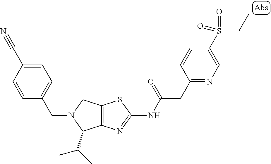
C1=CC(C#N)=CC=C1CN1C(C(C)C)C2=C(C1)SC(NC(CC1=NC=C(S(CC)(=O)=O)C=C1)=O)=N2
